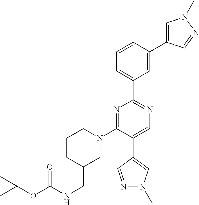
N1=C(N2CCCC(CNC(OC(C)(C)C)=O)C2)C(C2=CN(C)N=C2)=CN=C1C1=CC=CC(C2=CN(C)N=C2)=C1
